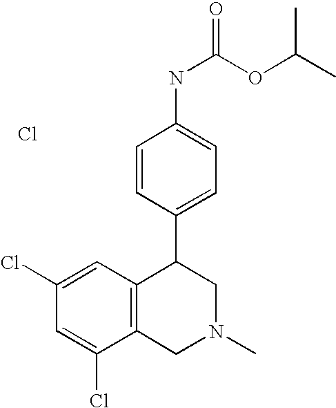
C1(Cl)=CC(Cl)=CC2=C1CN(C)CC2C1=CC=C(NC(OC(C)C)=O)C=C1.Cl
